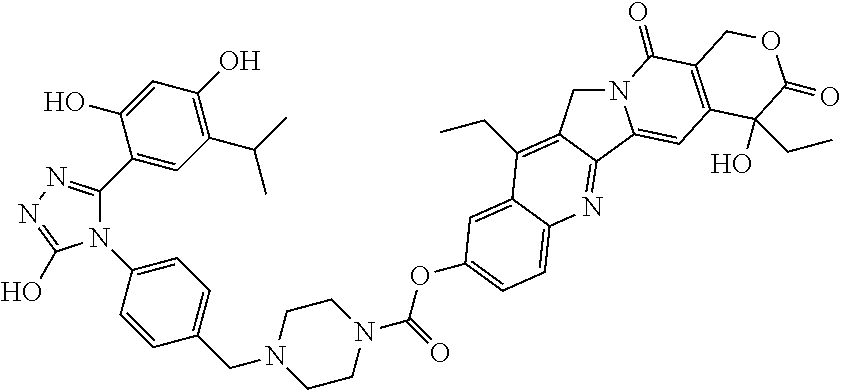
N1(C(OC2=CC=C3C(=C2)C(CC)=C2CN4C(=CC5=C(C4=O)COC(=O)C5(O)CC)C2=N3)=O)CCN(CC2=CC=C(N3C(C4=CC(C(C)C)=C(O)C=C4O)=NN=C3O)C=C2)CC1
